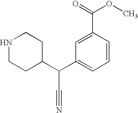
N1CCC(C(C2=CC=CC(C(=O)OC)=C2)C#N)CC1
